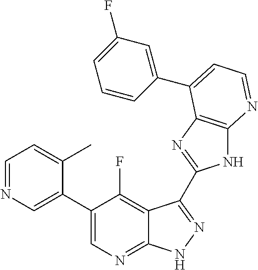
C1=NC=C(C2=CN=C3C(=C2F)C(C2=NC4=C(N2)N=CC=C4C2=CC(F)=CC=C2)=NN3)C(C)=C1
